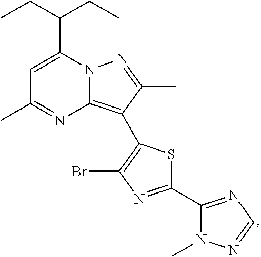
C12=C(C3=C(Br)N=C(C4=NC=NN4C)S3)C(C)=NN1C(C(CC)CC)=CC(C)=N2
